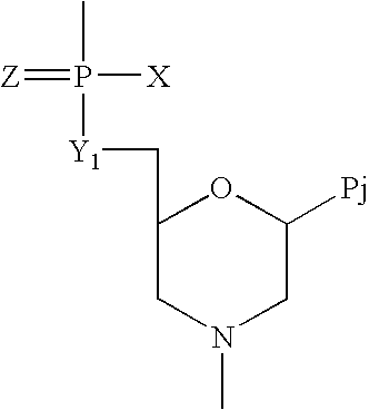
C1(C[Y1]P([X])(C)=[Z])CN(C)CC([Pj])O1
